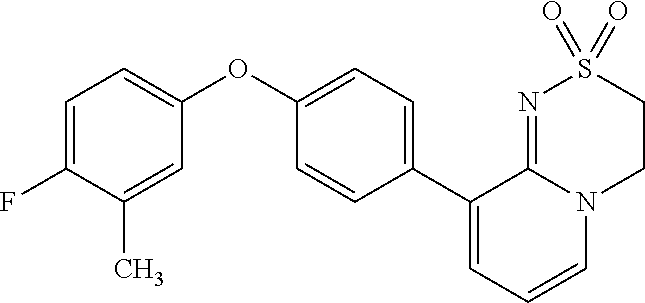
C1(C2=CC=CN3C2=NS(=O)(=O)CC3)=CC=C(OC2=CC=C(F)C(C)=C2)C=C1
